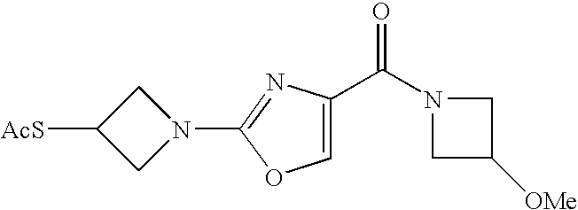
[AcS]C1CN(C2=NC(C(N3CC([OMe])C3)=O)=CO2)C1
